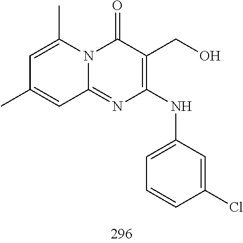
C1(C)=CC(C)=CC2=NC(NC3=CC=CC(Cl)=C3)=C(CO)C(=O)N12
